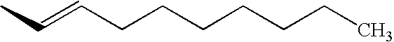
CC=CCCCCCCC
